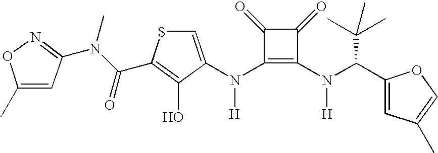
N(C1=C(N(C(C2=CC(C)=CO2)C(C)(C)C)[H])C(=O)C1=O)([H])C1=CSC(C(N(C)C2=NOC(C)=C2)=O)=C1O
